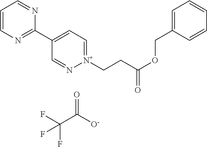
C1=CN=C(C2=CC=[N+](CCC(OCC3=CC=CC=C3)=O)N=C2)N=C1.O=C(C(F)(F)F)[O-]
